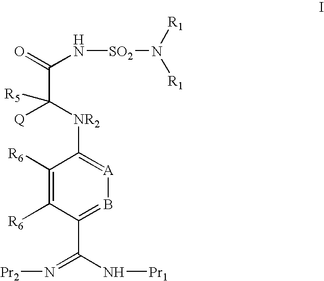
C1([R6])=C([R6])C(C(N[Pr1])=N[Pr2])=B[A]=C1[NR2]C(C(=O)N[SO2]N([R1])[R1])([Q])[R5]
